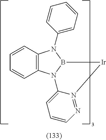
C12=C(N3B(N1C1=CC=CC=C1)[Ir]N1=NC=CC=C31)C=CC=C2
